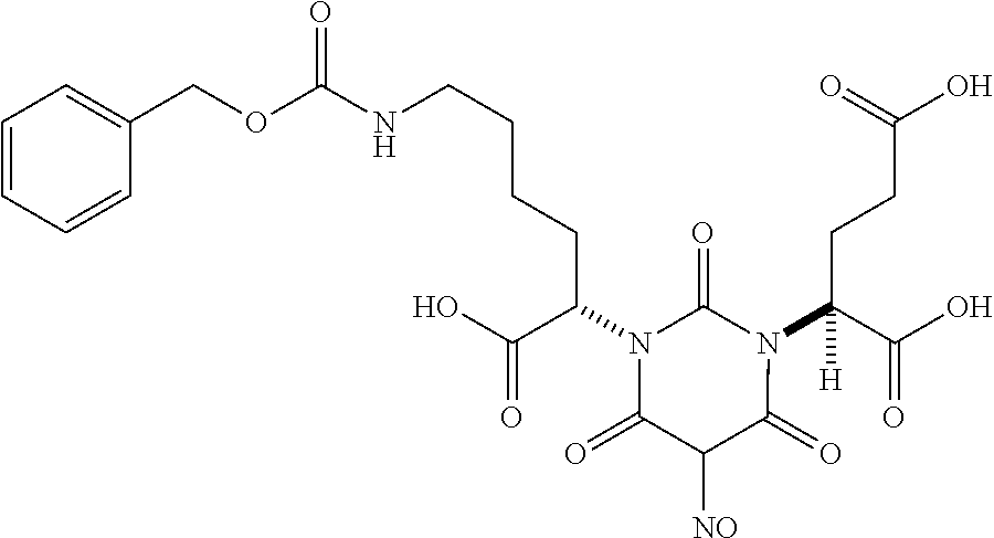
C1(COC(NCCCCC(N2C(=O)N(C(C(O)=O)(CCC(O)=O)[H])C(=O)C([NO])C2=O)C(O)=O)=O)=CC=CC=C1
